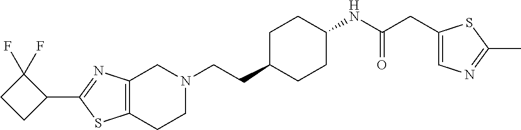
C12=C(CCN(CCC3CCC(NC(CC4=CN=C(C)S4)=O)CC3)C1)SC(C1CCC1(F)F)=N2
